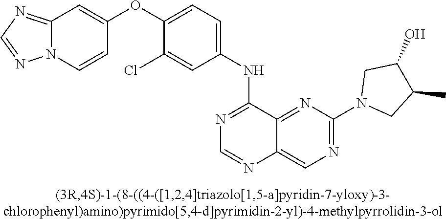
C1(OC2=CC=C(NC3=NC=NC4=CN=C(N5CC(C)C(O)C5)N=C34)C=C2Cl)=CC2=NC=NN2C=C1
